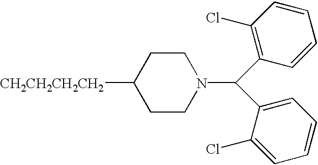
C1CN(C(C2=C(Cl)C=CC=C2)C2=CC=CC=C2Cl)CCC1[CH2CH2CH2CH2]
